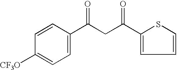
[CF3O]C1=CC=C(C(CC(C2=CC=CS2)=O)=O)C=C1
